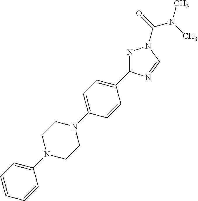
N1=C(C2=CC=C(N3CCN(C4=CC=CC=C4)CC3)C=C2)N=CN1C(N(C)C)=O
